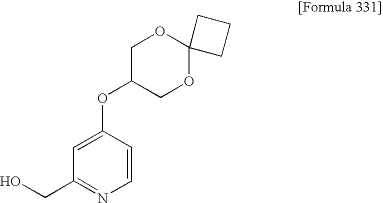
OCC1=NC=CC(OC2COC3(OC2)CCC3)=C1
